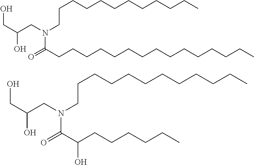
CCCCCCCCCCCCN(C(CCCCCCCCCCCCCCC)=O)CC(CO)O.CCCCCCCCCCCCN(C(=O)C(CCCCCC)O)CC(CO)O
